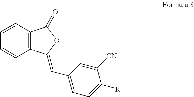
C1=CC=CC2=C1C(=O)OC2=CC1=CC=C([R1])C([CN])=C1
